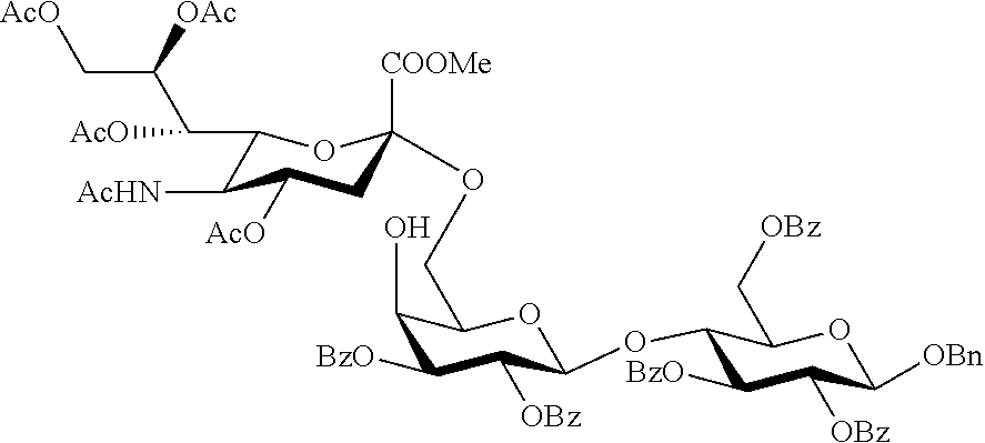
C1([BzO])C([OBz])C(OC2C([BzO])C([OBz])C([OBn])OC2C[OBz])OC(COC2([COOMe])CC([AcO])C([AcHN])C(C(C([OAc])C[AcO])[AcO])O2)C1O
